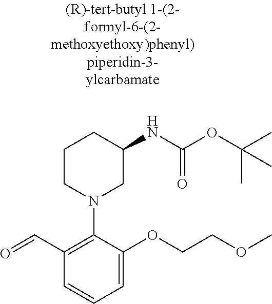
C1(C=O)=C(N2CC(NC(=O)OC(C)(C)C)CCC2)C(OCCOC)=CC=C1
